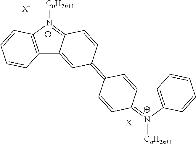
[CnH2n+1][N+]1=C2C(=CC(=C3C=CC4=[N+]([CnH2n+1])C5=C(C4=C3)C=CC=C5)C=C2)C2=C1C=CC=C2.[X-].[X-]
